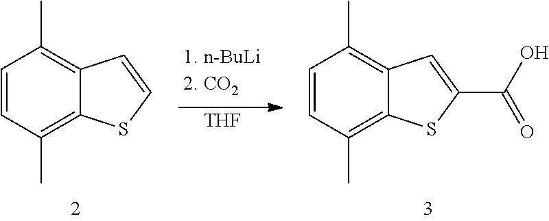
C1=CC(C)=C2C(=C1C)C=C(C(O)=O)S2.C1=CC(C)=C2C(=C1C)C=CS2.[THF]
